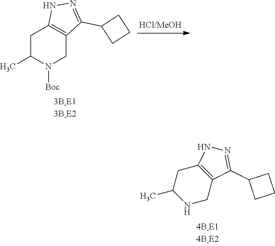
C12=C(CNC(C)C1)C(C1CCC1)=NN2.C1C(C)N([Boc])CC2=C1NN=C2C1CCC1
